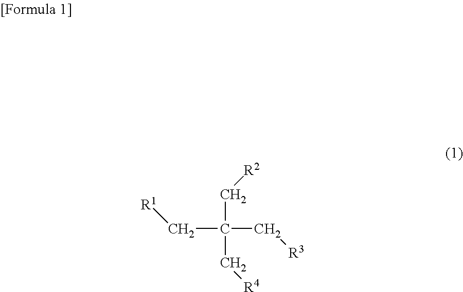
C(C(C[R2])(C[R3])C[R4])[R1]
